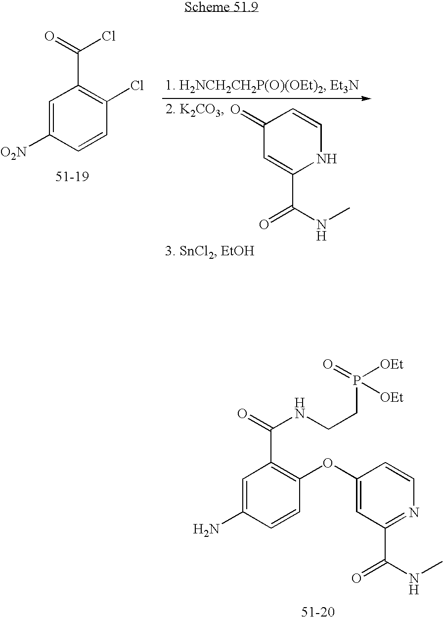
C1=C([O2N])C=CC(Cl)=C1C(Cl)=O.C1(=O)C=C(C(=O)NC)NC=C1.C1=C(N)C=CC(OC2=CC(C(=O)NC)=NC=C2)=C1C(=O)NCCP(=O)([OEt])[OEt]
